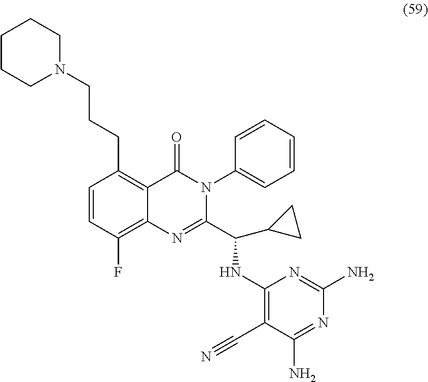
N1(CCCC2=C3C(=C(F)C=C2)N=C(C(C2CC2)NC2=C(C#N)C(N)=NC(N)=N2)N(C2=CC=CC=C2)C3=O)CCCCC1
